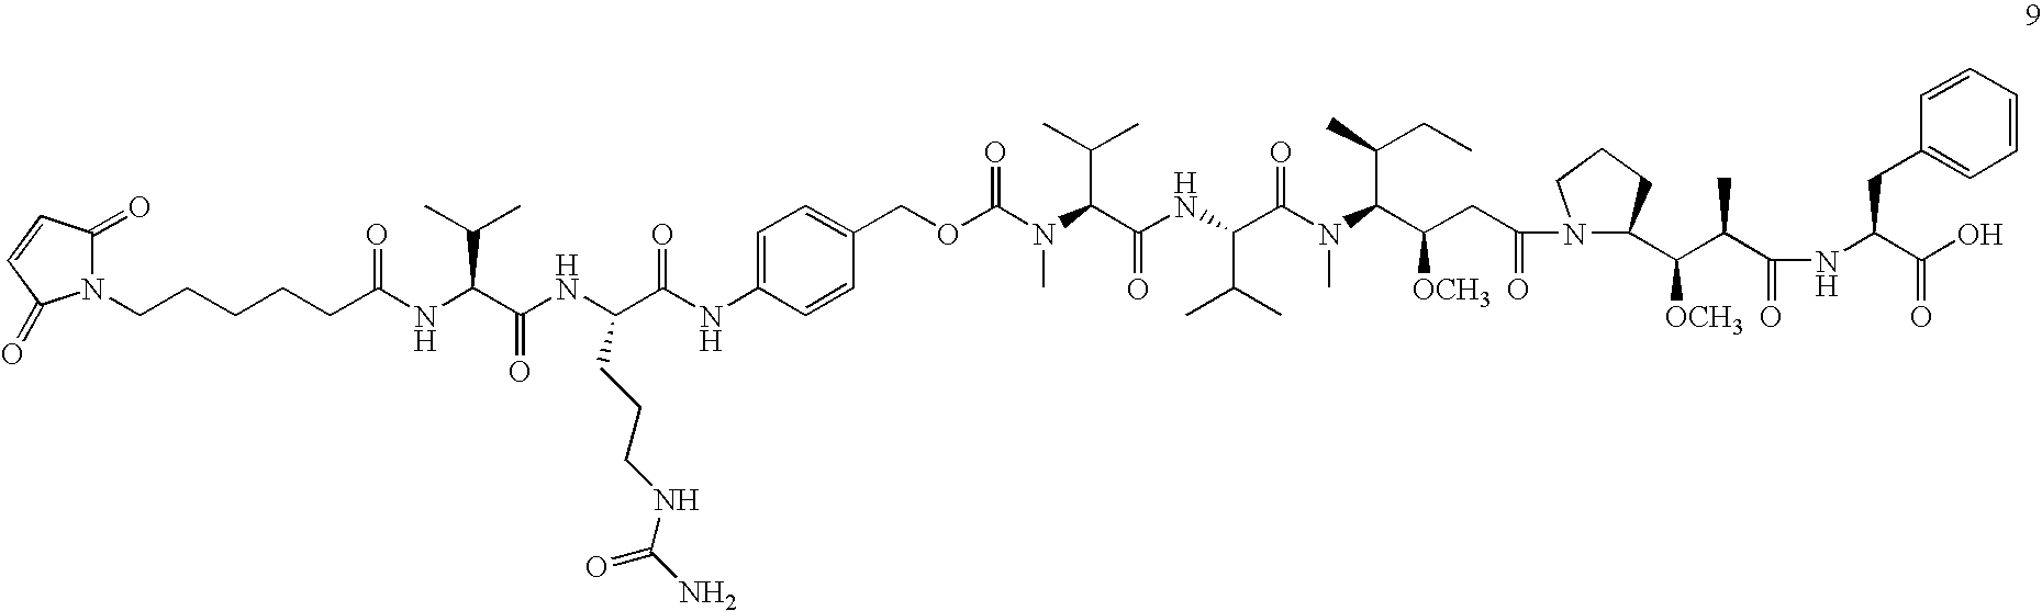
N(C)(C(C(C)C)C(=O)NC(C(C)C)C(=O)N(C)C(C(CC)C)C([OCH3])CC(=O)N1C(C([OCH3])C(C)C(=O)NC(C(O)=O)CC2=CC=CC=C2)CCC1)C(OCC1=CC=C(NC(C(NC(C(NC(CCCCCN2C(=O)C=CC2=O)=O)C(C)C)=O)CCCNC(N)=O)=O)C=C1)=O
